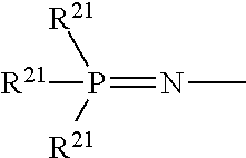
[R21]P(=NC)([R21])[R21]
